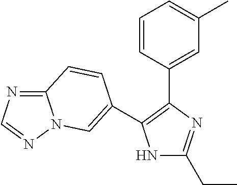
N1C(CC)=NC(C2=CC(C)=CC=C2)=C1C1=CN2C(=NC=N2)C=C1
